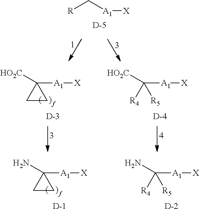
[R]C[A1][X].[D].[A1]([X])C1([HO2C])CC1.[D].[D].[A1]([X])C([HO2C])([R4])[R5].[A1]([X])C1(N)CC1.[D].[D].[A1]([X])C(N)([R4])[R5]
